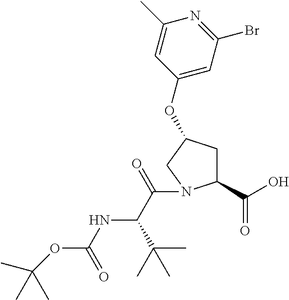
C1(C(O)=O)CC(OC2=CC(Br)=NC(C)=C2)CN1C(C(NC(OC(C)(C)C)=O)C(C)(C)C)=O
